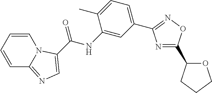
C1=CC=CC2=NC=C(C(=O)NC3=CC(C4=NOC(C5OCCC5)=N4)=CC=C3C)N12
